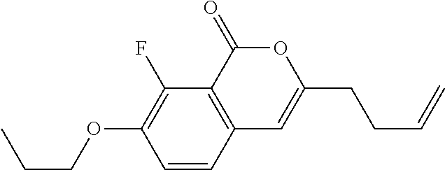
C1=CC2=C(C(F)=C1OCCC)C(=O)OC(CCC=C)=C2
